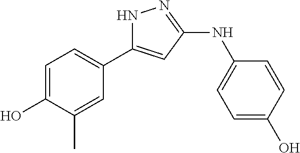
C1=C(O)C(C)=CC(C2=CC(NC3=CC=C(O)C=C3)=NN2)=C1
